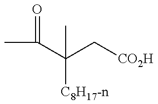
CC(C(C[CO2H])([C8H17-n])C)=O
